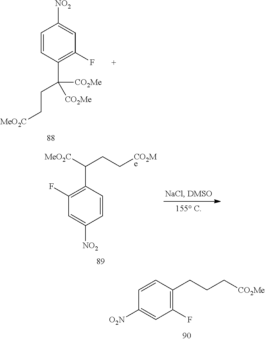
C1=CC(C([MeO2C])CC[CO2Me])=C(F)C=C1[NO2].C1(F)=C(CCC[CO2Me])C=CC([O2N])=C1.C1=CC(C([CO2Me])(CC[MeO2C])[CO2Me])=C(F)C=C1[NO2]
